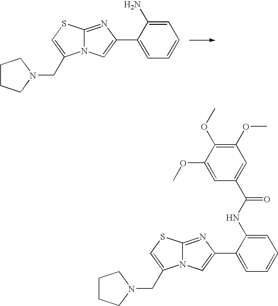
N12C(=NC(C3=CC=CC=C3N)=C1)SC=C2CN1CCCC1.N12C(=NC(C3=CC=CC=C3NC(C3=CC(OC)=C(OC)C(OC)=C3)=O)=C1)SC=C2CN1CCCC1
